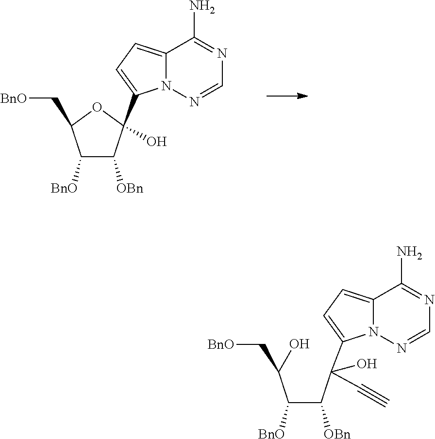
C1=NN2C(=CC=C2C2(O)C([OBn])C([BnO])C(C[BnO])O2)C(N)=N1.C1=NN2C(=CC=C2C(C(C(C(O)C[BnO])[BnO])[OBn])(C#C)O)C(N)=N1
